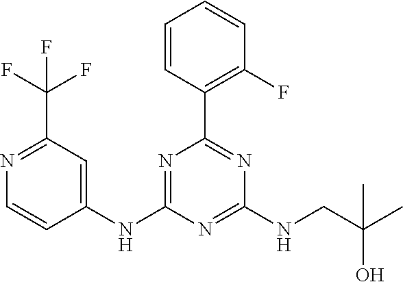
C1(NC2=NC(C3=C(F)C=CC=C3)=NC(NCC(C)(O)C)=N2)=CC(C(F)(F)F)=NC=C1
